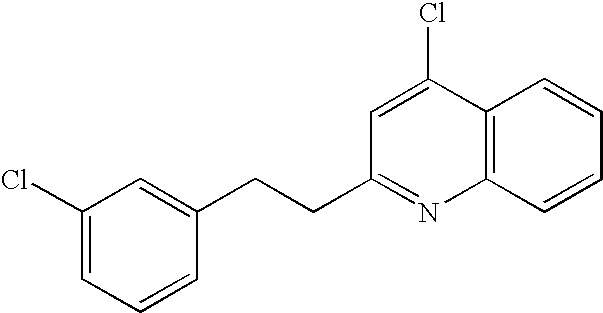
C12=C(C=CC=C1)N=C(CCC1=CC(Cl)=CC=C1)C=C2Cl
